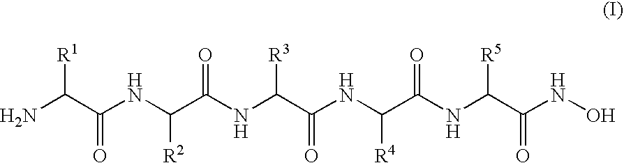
NC(C(NC(C(NC(C(NC(C(NC(C(NO)=O)[R5])=O)[R4])=O)[R3])=O)[R2])=O)[R1]
